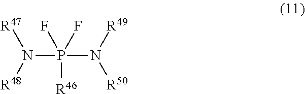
N(P(N([R49])[R50])([R46])(F)F)([R48])[R47]
